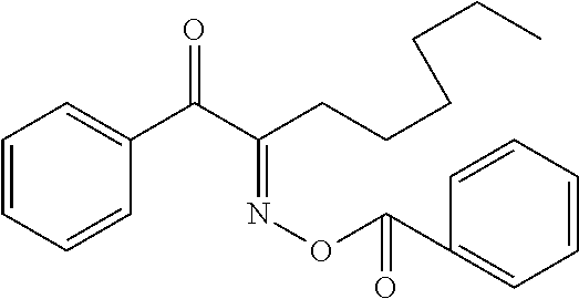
C1=CC=CC(C(C(CCCCCC)=NOC(C2=CC=CC=C2)=O)=O)=C1
